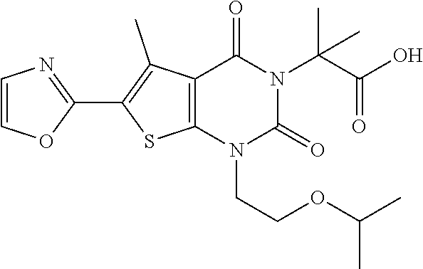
C12=C(N(CCOC(C)C)C(=O)N(C(C(O)=O)(C)C)C1=O)SC(C1=NC=CO1)=C2C
